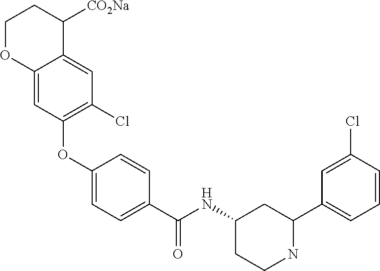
C1(OC2=C(Cl)C=C3C(=C2)OCCC3[CO2Na])=CC=C(C(NC2CCNC(C3=CC=CC(Cl)=C3)C2)=O)C=C1
